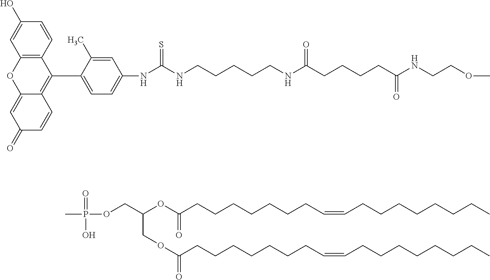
C12=C(C=CC(O)=C1)C(C1=CC=C(NC(NCCCCCNC(CCCCC(NCCOC)=O)=O)=S)C=C1C)=C1C(=CC(=O)C=C1)O2.CP(=O)(O)OCC(COC(CCCCCCCC=CCCCCCCCC)=O)OC(CCCCCCCC=CCCCCCCCC)=O
